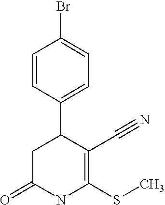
C1=CC(C2CC(=O)NC(SC)=C2C#N)=CC=C1Br
